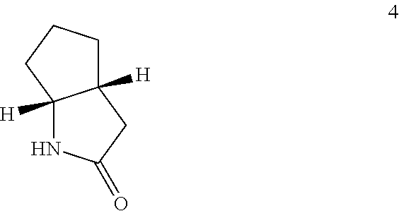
C12([H])NC(=O)CC1([H])CCC2
